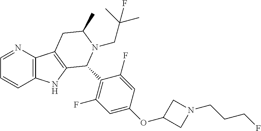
C1=NC2=C(C=C1)NC1=C2CC(C)N(CC(C)(C)F)C1C1=C(F)C=C(OC2CN(CCCF)C2)C=C1F
